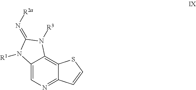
C1=C2C(=C3C(=N1)C=CS3)N([R3])C(=N[R2a])N2[R1]
